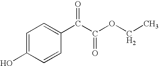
C1=C(O)C=CC(C(C(OCC)=O)=O)=C1
